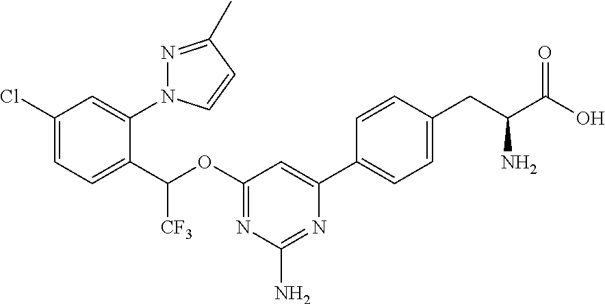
C1(Cl)=CC=C(C(OC2=NC(N)=NC(C3=CC=C(CC(C(O)=O)N)C=C3)=C2)[CF3])C(N2N=C(C)C=C2)=C1
